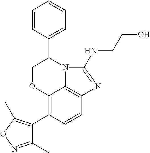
C12=C(C3=C(C)ON=C3C)C=CC3=C1N(C(C1=CC=CC=C1)CO2)C(NCCO)=N3
